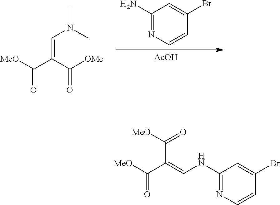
[MeO]C(C(C([MeO])=O)=CNC1=NC=CC(Br)=C1)=O.[AcOH].C1(N)=NC=CC(Br)=C1.[MeO]C(C(C([OMe])=O)=CN(C)C)=O
